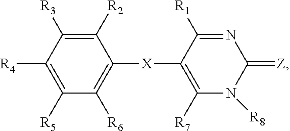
C1([R3])=C([R2])C([X]C2=C([R7])N([R8])C(=[Z])N=C2[R1])=C([R6])C([R5])=C1[R4]
